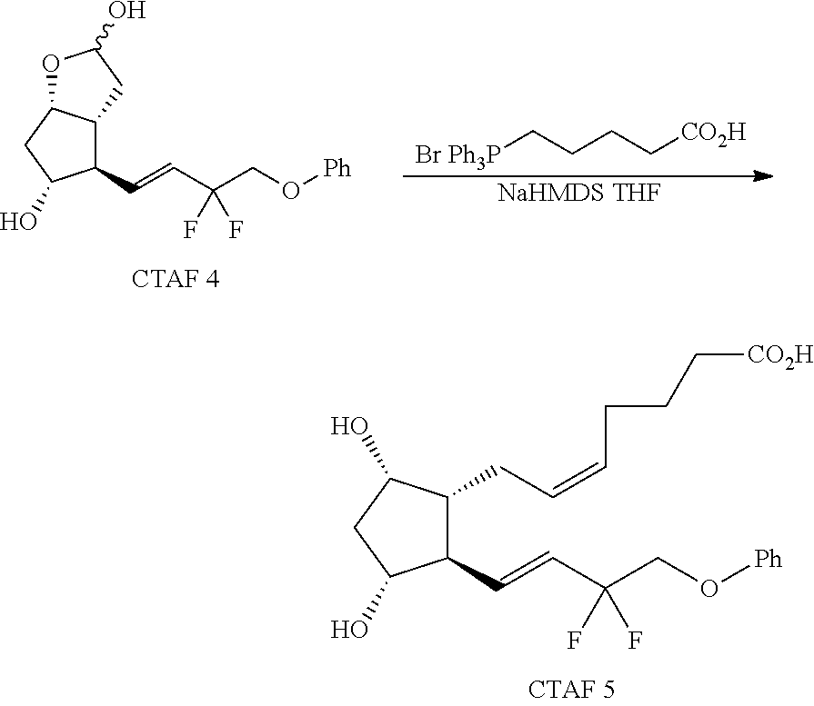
C1(C=CC(CO[Ph])(F)F)C2C(CC1O)OC(O)C2.[Br Ph3P]CCCC[CO2H].[NaHMDS THF].C1(C=CC(CO[Ph])(F)F)C(CC=CCCC[CO2H])C(O)CC1O
